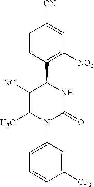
C1=CC(C2C([NC])=C(C)N(C3=CC=CC([CF3])=C3)C(=O)N2)=C([NO2])C=C1[CN]
